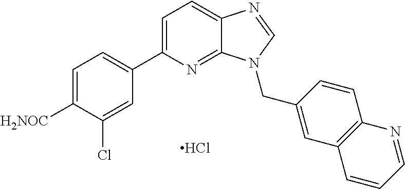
C1=C(C2=CC=C([H2NOC])C(Cl)=C2)N=C2C(=C1)N=CN2CC1=CC2=C(C=C1)N=CC=C2.Cl
